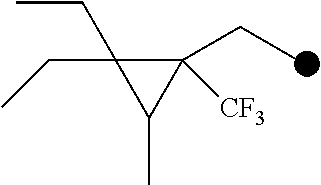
C1(CC)(CC)C(CC)([CF3])C1C
